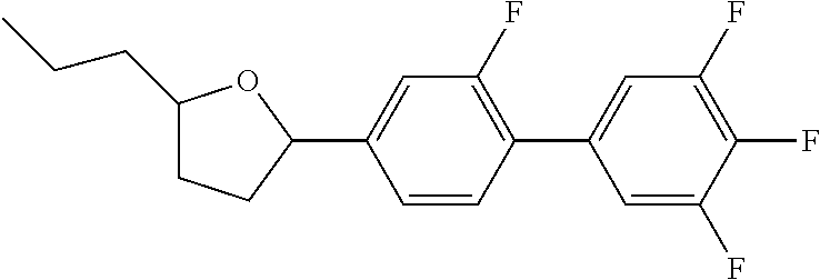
C1(CCC)CCC(C2=CC(F)=C(C3=CC(F)=C(F)C(F)=C3)C=C2)O1
